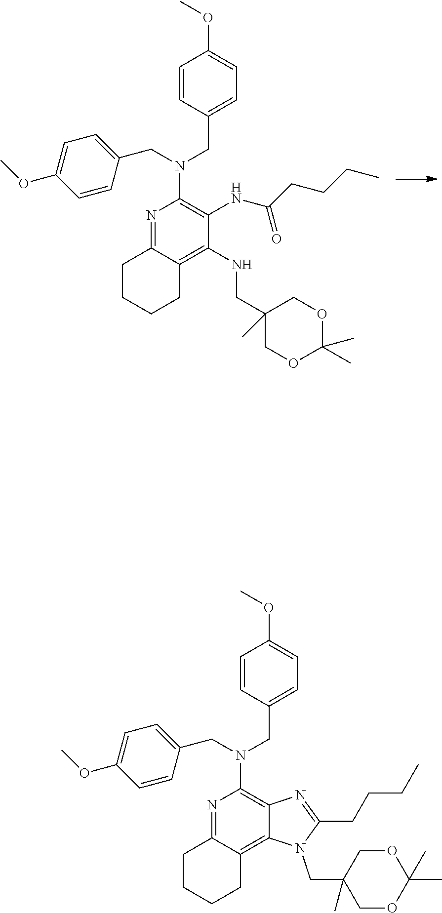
N1=C2C(=C(NCC3(C)COC(C)(C)OC3)C(NC(CCCC)=O)=C1N(CC1=CC=C(OC)C=C1)CC1=CC=C(OC)C=C1)CCCC2.N1=C2C(=C3C(=C1N(CC1=CC=C(OC)C=C1)CC1=CC=C(OC)C=C1)N=C(CCCC)N3CC1(C)COC(C)(C)OC1)CCCC2
